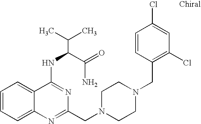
C1=CC=C2C(=C1)C(NC(C(N)=O)C(C)C)=NC(CN1CCN(CC3=C(Cl)C=C(Cl)C=C3)CC1)=N2
